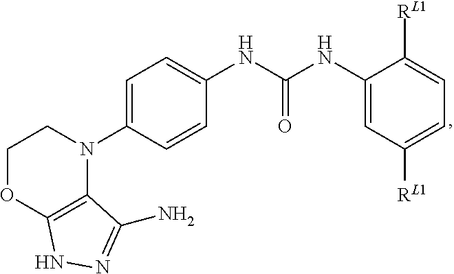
C1OC2=C(N(C3=CC=C(NC(NC4=CC([RL1])=CC=C4[RL1])=O)C=C3)C1)C(N)=NN2
